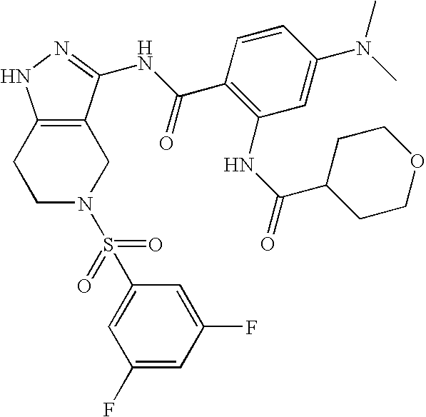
C1N(S(=O)(=O)C2=CC(F)=CC(F)=C2)CC2=C(C1)NN=C2NC(C1=C(NC(=O)C2CCOCC2)C=C(N(C)C)C=C1)=O
